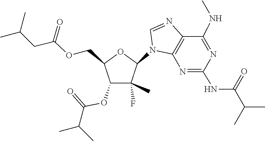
C1=NC2=C(N1C1C(C)(F)C(OC(C(C)C)=O)C(COC(CC(C)C)=O)O1)N=C(NC(=O)C(C)C)N=C2NC
